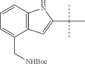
C12=C(C(C[NHBoc])=CC=C1)C=C(C(C)(C)C)N2
